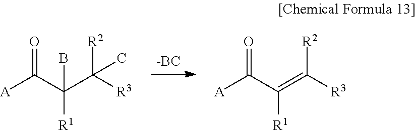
[A]C(C(C([R3])([R2])C)(B)[R1])=O.[A]C(C(=C([R3])[R2])[R1])=O
